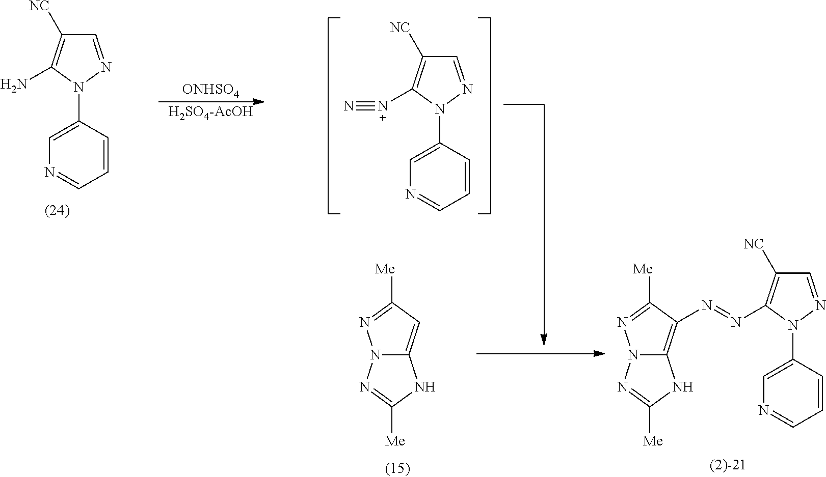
N12C(=C(N=NC3=C([NC])C=NN3C3=CN=CC=C3)C([Me])=N1)NC([Me])=N2.C1=NN(C2=CN=CC=C2)C([N+]#N)=C1[NC].C1=NN(C2=CN=CC=C2)C(N)=C1[NC].N12C(=CC([Me])=N1)NC([Me])=N2.[ONHSO4].[H2SO4-AcOH]
